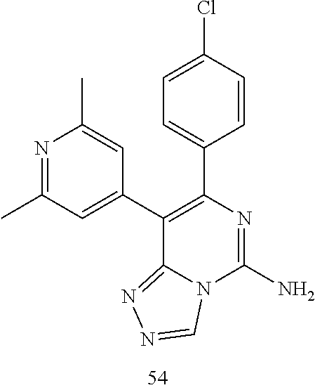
N1=C(C)C=C(C2=C(C3=CC=C(Cl)C=C3)N=C(N)N3C2=NN=C3)C=C1C
